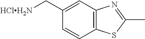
C([HClH2N])C1=CC2=C(C=C1)SC(C)=N2
